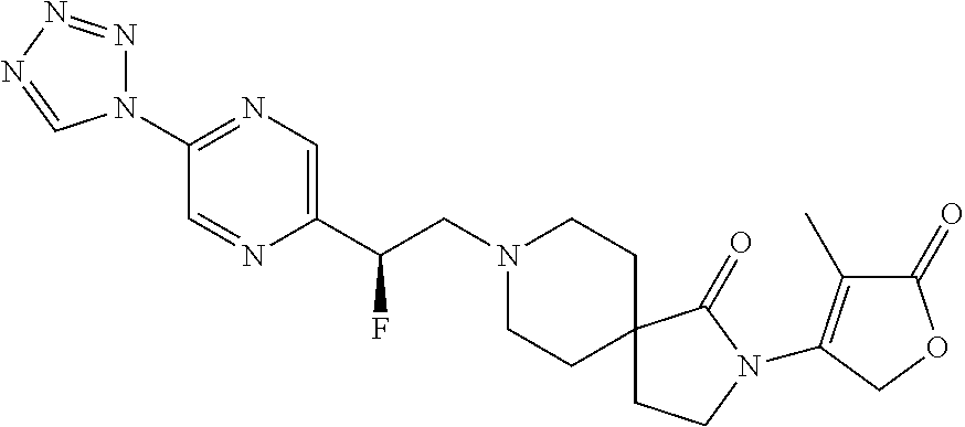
N1(C2=NC=C(C(CN3CCC4(CC3)CCN(C3=C(C)C(=O)OC3)C4=O)F)N=C2)N=NN=C1
